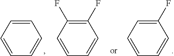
C1=CC=CC=C1.C1(F)=C(F)C=CC=C1.C1(F)=CC=CC=C1
